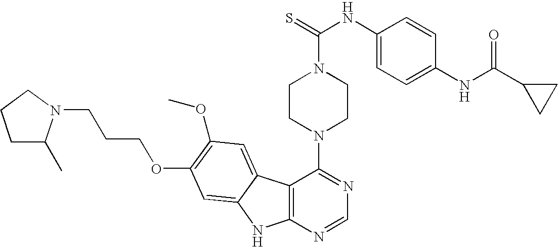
C12=C(N=CN=C1N1CCN(C(=S)NC3=CC=C(NC(C4CC4)=O)C=C3)CC1)NC1=CC(OCCCN3C(C)CCC3)=C(OC)C=C21
